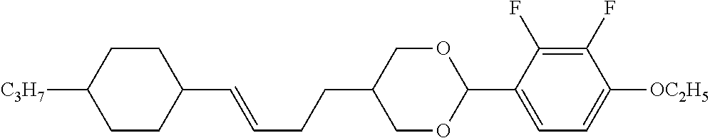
C1CC([C3H7])CCC1C=CCCC1COC(C2=CC=C([OC2H5])C(F)=C2F)OC1
